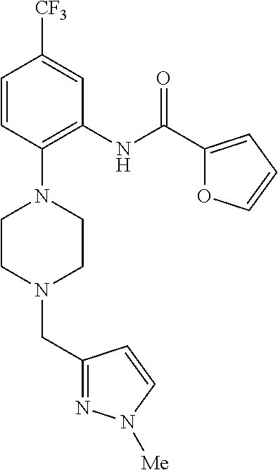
C1=CC(N2CCN(CC3=NN([Me])C=C3)CC2)=C(NC(C2=CC=CO2)=O)C=C1[CF3]
